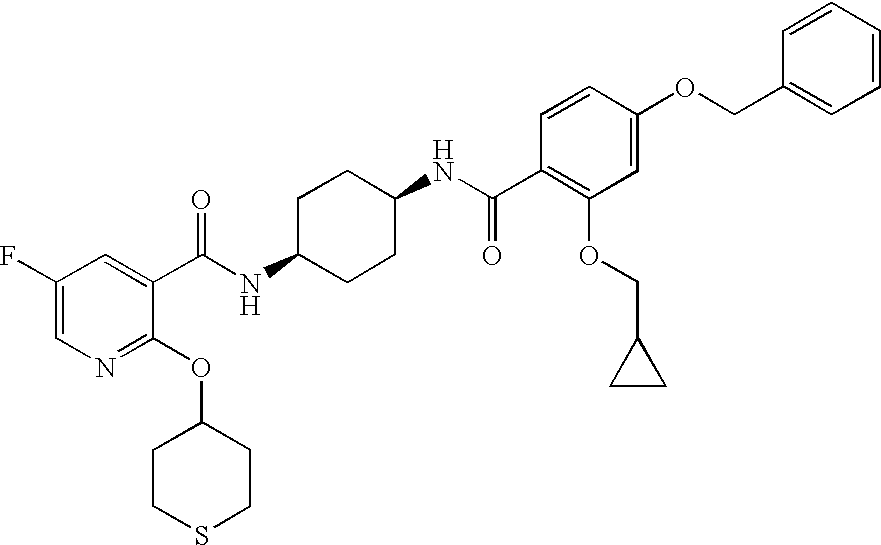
C1CSCCC1OC1=NC=C(F)C=C1C(NC1CCC(NC(C2=C(OCC3CC3)C=C(OCC3=CC=CC=C3)C=C2)=O)CC1)=O
